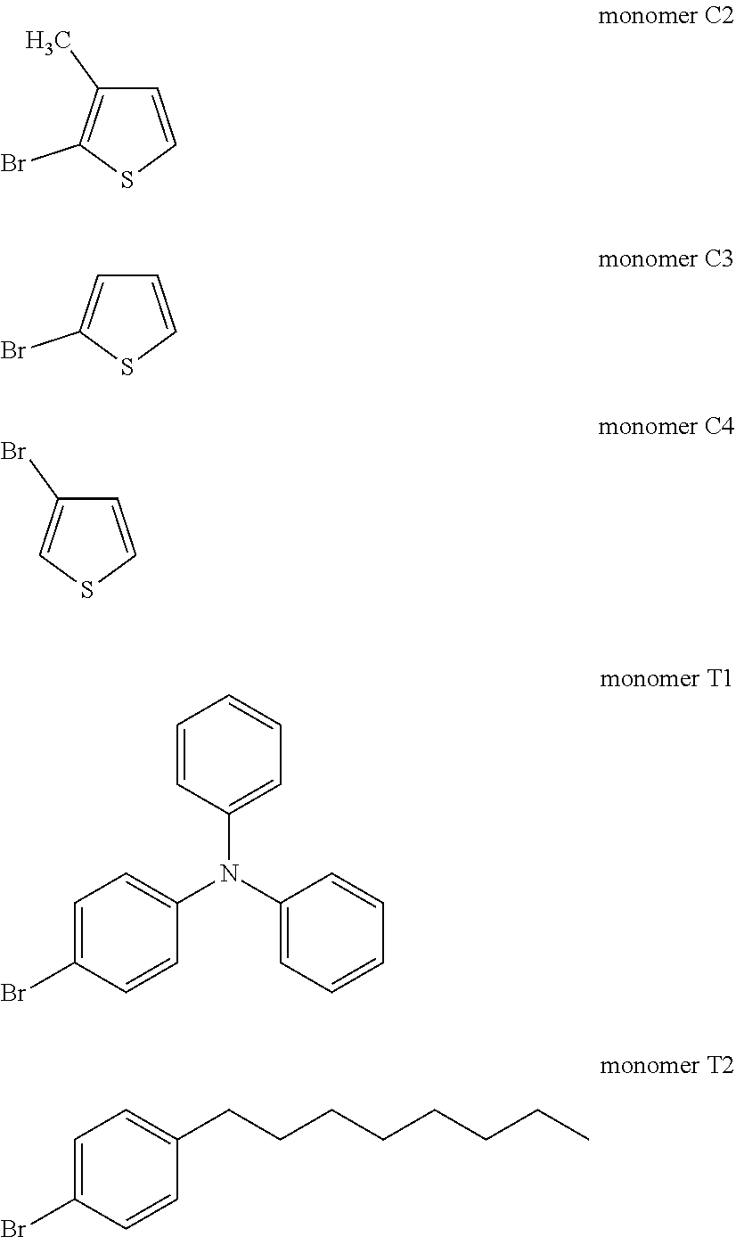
C1=CSC(Br)=C1C.C1=CSC(Br)=C1.C1=CSC=C1Br.C1=CC(N(C2=CC=CC=C2)C2=CC=C(Br)C=C2)=CC=C1.C1=C(Br)C=CC(CCCCCCCC)=C1
